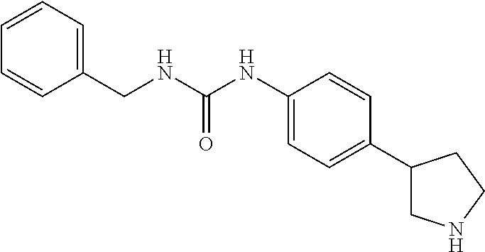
C1=CC=C(CNC(NC2=CC=C(C3CNCC3)C=C2)=O)C=C1
